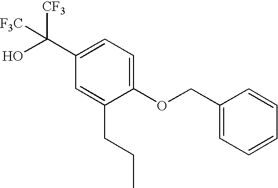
C1(C(O)([CF3])[F3C])=CC=C(OCC2=CC=CC=C2)C(CCC)=C1
